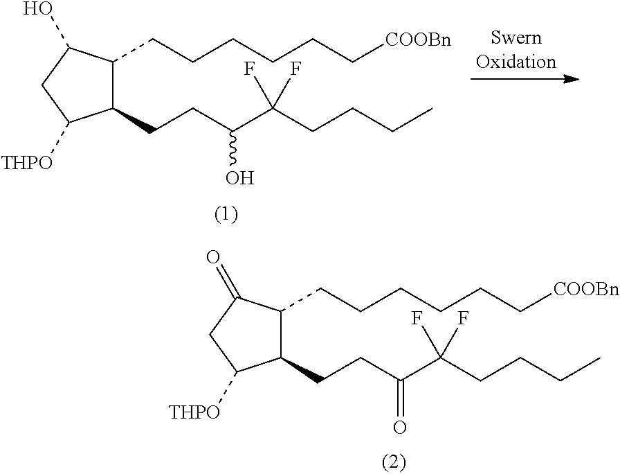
C1(CCC(C(CCCC)(F)F)=O)C(CCCCCC[COOBn])C(=O)CC1[THPO].C1(CCC(C(CCCC)(F)F)O)C(CCCCCC[COOBn])C(O)CC1[THPO]
